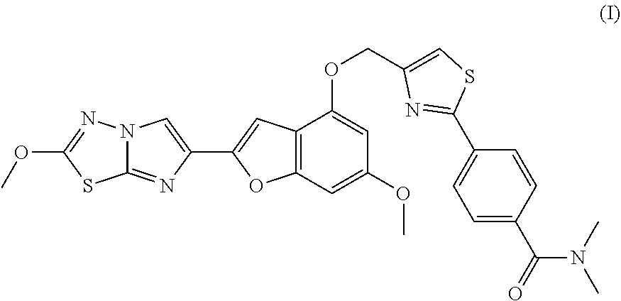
N12C(=NC(C3=CC4=C(O3)C=C(OC)C=C4OCC3=CSC(C4=CC=C(C(=O)N(C)C)C=C4)=N3)=C1)SC(OC)=N2
